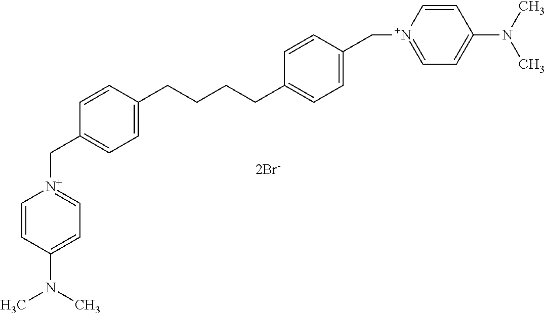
C1=CC(N(C)C)=CC=[N+]1CC1=CC=C(CCCCC2=CC=C(C[N+]3=CC=C(N(C)C)C=C3)C=C2)C=C1
